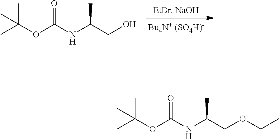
C(CO)(C)NC(OC(C)(C)C)=O.C(COCC)(C)NC(OC(C)(C)C)=O
